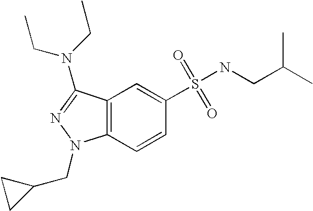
C1(S(=O)(=O)NCC(C)C)=CC2=C(C=C1)N(CC1CC1)N=C2N(CC)CC
